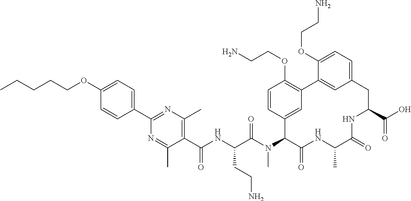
C1(OCCCCC)=CC=C(C2=NC(C)=C(C(NC(C(N(C3C(=O)NC(C)C(=O)NC(C(O)=O)CC4=CC=C(OCCN)C(=C4)C4=C(OCCN)C=CC3=C4)C)=O)CCN)=O)C(C)=N2)C=C1
